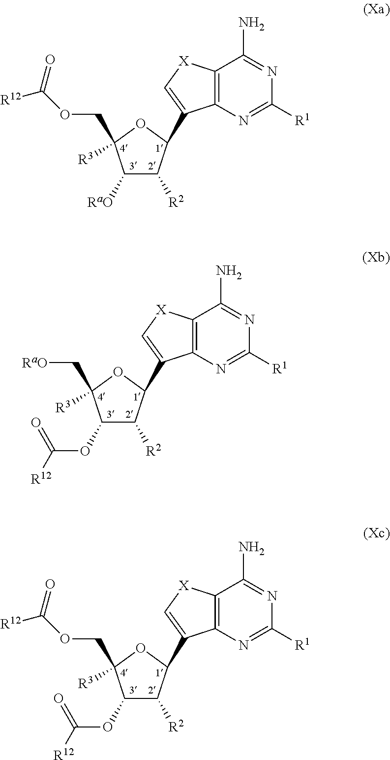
C1(OC([R12])=O)C([R2])C(C2=C[X]C3=C2N=C([R1])N=C3N)OC1(C[RaO])[R3].C1([RaO])C([R2])C(C2=C[X]C3=C2N=C([R1])N=C3N)OC1(COC([R12])=O)[R3].C1(OC([R12])=O)C([R2])C(C2=C[X]C3=C2N=C([R1])N=C3N)OC1(COC([R12])=O)[R3]
